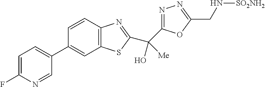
C12=C(C=CC(C3=CC=C(F)N=C3)=C1)N=C(C(O)([Me])C1=NN=C(CN[SO2NH2])O1)S2
